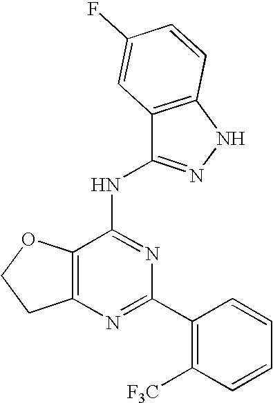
C12=C(N=C(C3=C([F3C])C=CC=C3)N=C1NC1=NNC3=C1C=C(F)C=C3)CCO2
